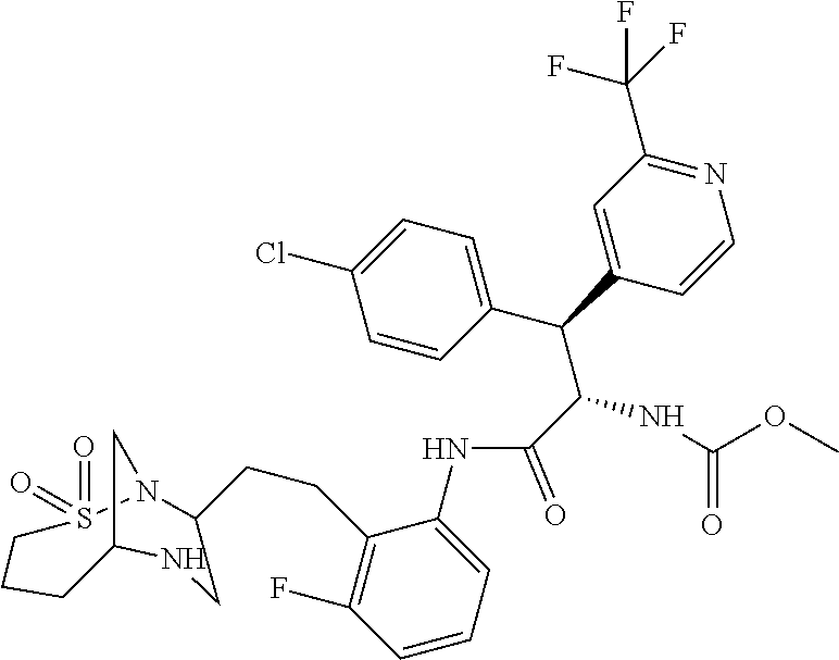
C1C2CN(S(=O)(=O)CC1)C(CCC1=C(F)C=CC=C1NC(C(C(C1=CC=C(Cl)C=C1)C1=CC(C(F)(F)F)=NC=C1)NC(OC)=O)=O)CN2
